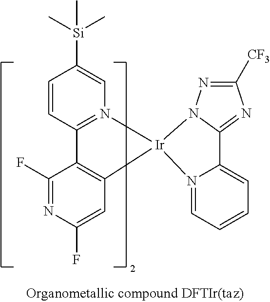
C1=CC2=N(C=C1[Si](C)(C)C)[Ir]1(C3=C2C(F)=NC(F)=C3)N2=CC=CC=C2C2=NC([CF3])=NN12
